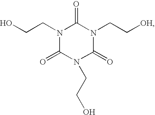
N1(CCO)C(=O)N(CCO)C(=O)N(CC[OH])C1=O
